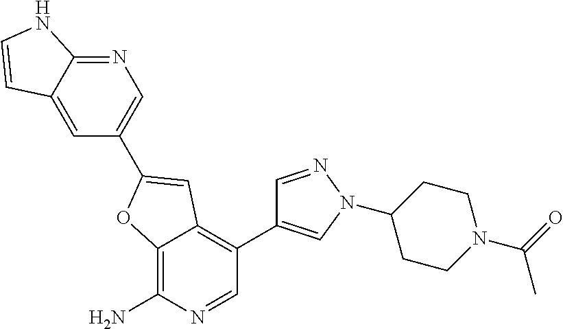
C12=C(N)N=CC(C3=CN(C4CCN(C(C)=O)CC4)N=C3)=C1C=C(C1=CN=C3C(=C1)C=CN3)O2
